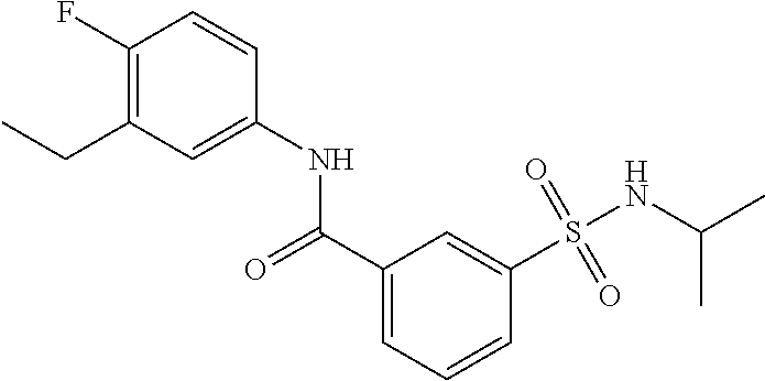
C1(C(=O)NC2=CC(CC)=C(F)C=C2)=CC=CC(S(NC(C)C)(=O)=O)=C1
